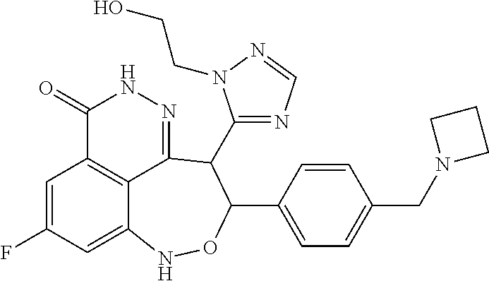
C1=C(F)C=C2C3=C1C(=O)NN=C3C(C1=NC=NN1CCO)C(C1=CC=C(CN3CCC3)C=C1)ON2
